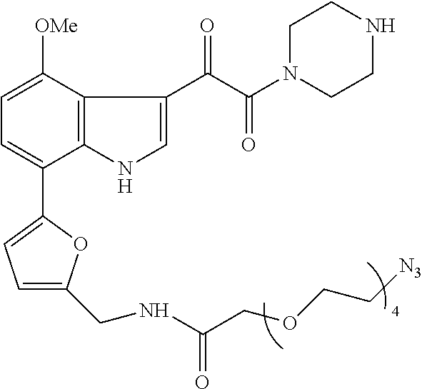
C1=C(CNC(COCC[N3])=O)OC(C2=CC=C([OMe])C3=C2NC=C3C(C(N2CCNCC2)=O)=O)=C1
